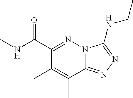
C1(C(=O)NC)=NN2C(=NN=C2NCC)C(C)=C1C
